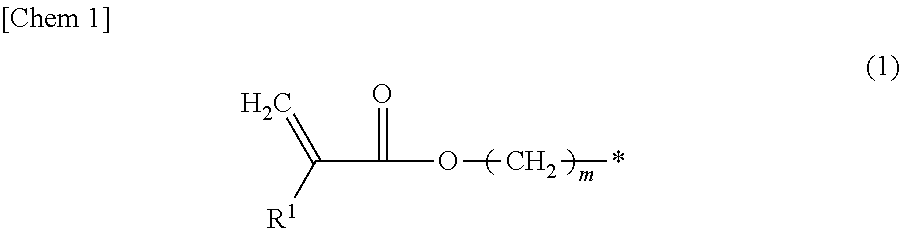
C(C(=O)OC*)([R1])=C
